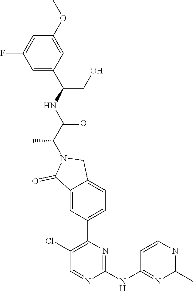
C1=C(C(NC(C(N2C(=O)C3=CC(C4=C(Cl)C=NC(NC5=NC(C)=NC=C5)=N4)=CC=C3C2)C)=O)CO)C=C(OC)C=C1F
